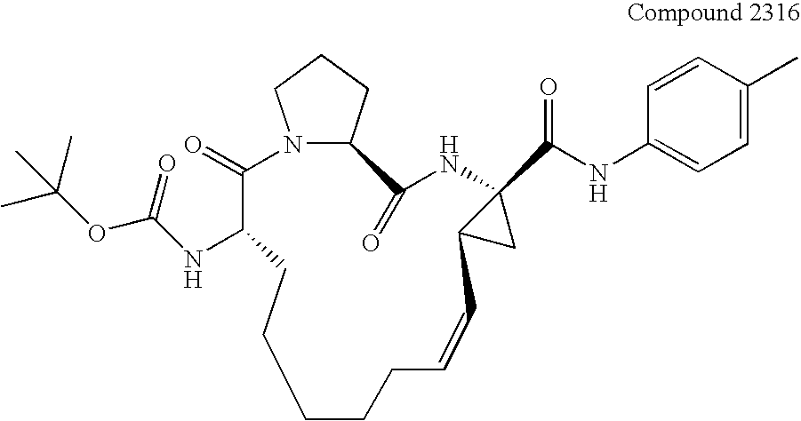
C1=CC(C)=CC=C1NC(C12C(C1)C=CCCCCCC(NC(=O)OC(C)(C)C)C(=O)N1C(C(=O)N2)CCC1)=O
